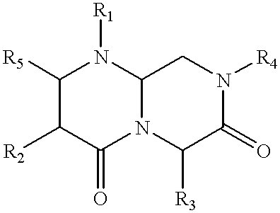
C12N(C([R3])C(=O)N([R4])C1)C(=O)C([R2])C([R5])N2[R1]
